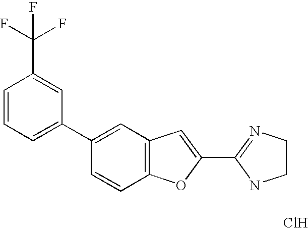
C1(C2=NCCN2)=CC2=C(O1)C=CC(C1=CC=CC(C(F)(F)F)=C1)=C2.Cl
